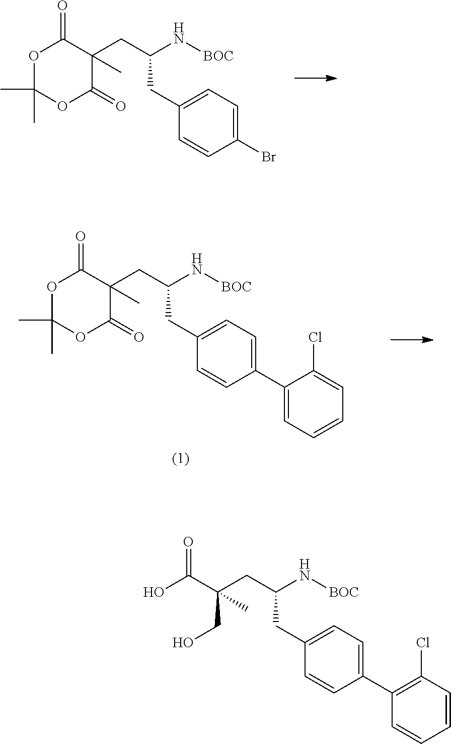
C(CC1=CC=C(Br)C=C1)(CC1(C)C(=O)OC(C)(C)OC1=O)N[BOC].C(CC1=CC=C(C2=C(Cl)C=CC=C2)C=C1)(CC(C(O)=O)(C)CO)N[BOC].C(CC1=CC=C(C2=CC=CC=C2Cl)C=C1)(CC1(C)C(=O)OC(C)(C)OC1=O)N[BOC]
